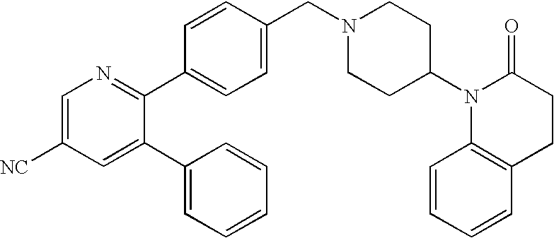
C1=C([NC])C=C(C2=CC=CC=C2)C(C2=CC=C(CN3CCC(N4C5=C(CCC4=O)C=CC=C5)CC3)C=C2)=N1
